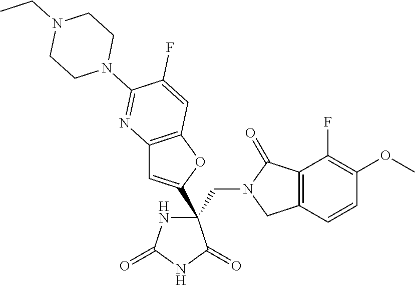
C(C1(C2=CC3=C(O2)C=C(F)C(N2CCN(CC)CC2)=N3)NC(=O)NC1=O)N1CC2=C(C1=O)C(F)=C(OC)C=C2
